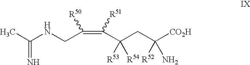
CC(NCC(=C(C(CC([CO2H])([R52])N)([R53])[R54])[R51])[R50])=N
